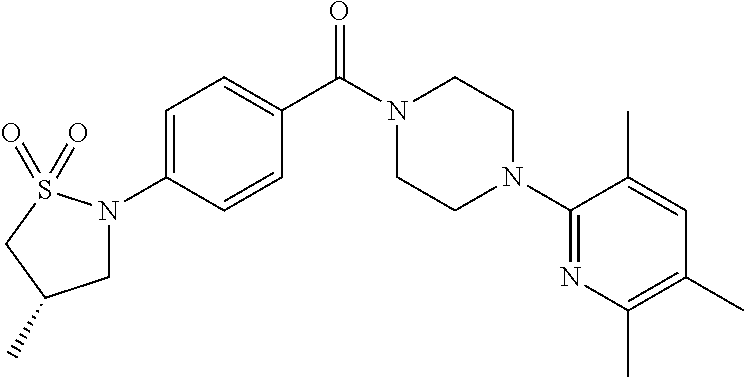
C1=C(N2CC(C)CS2(=O)=O)C=CC(C(N2CCN(C3=NC(C)=C(C)C=C3C)CC2)=O)=C1
